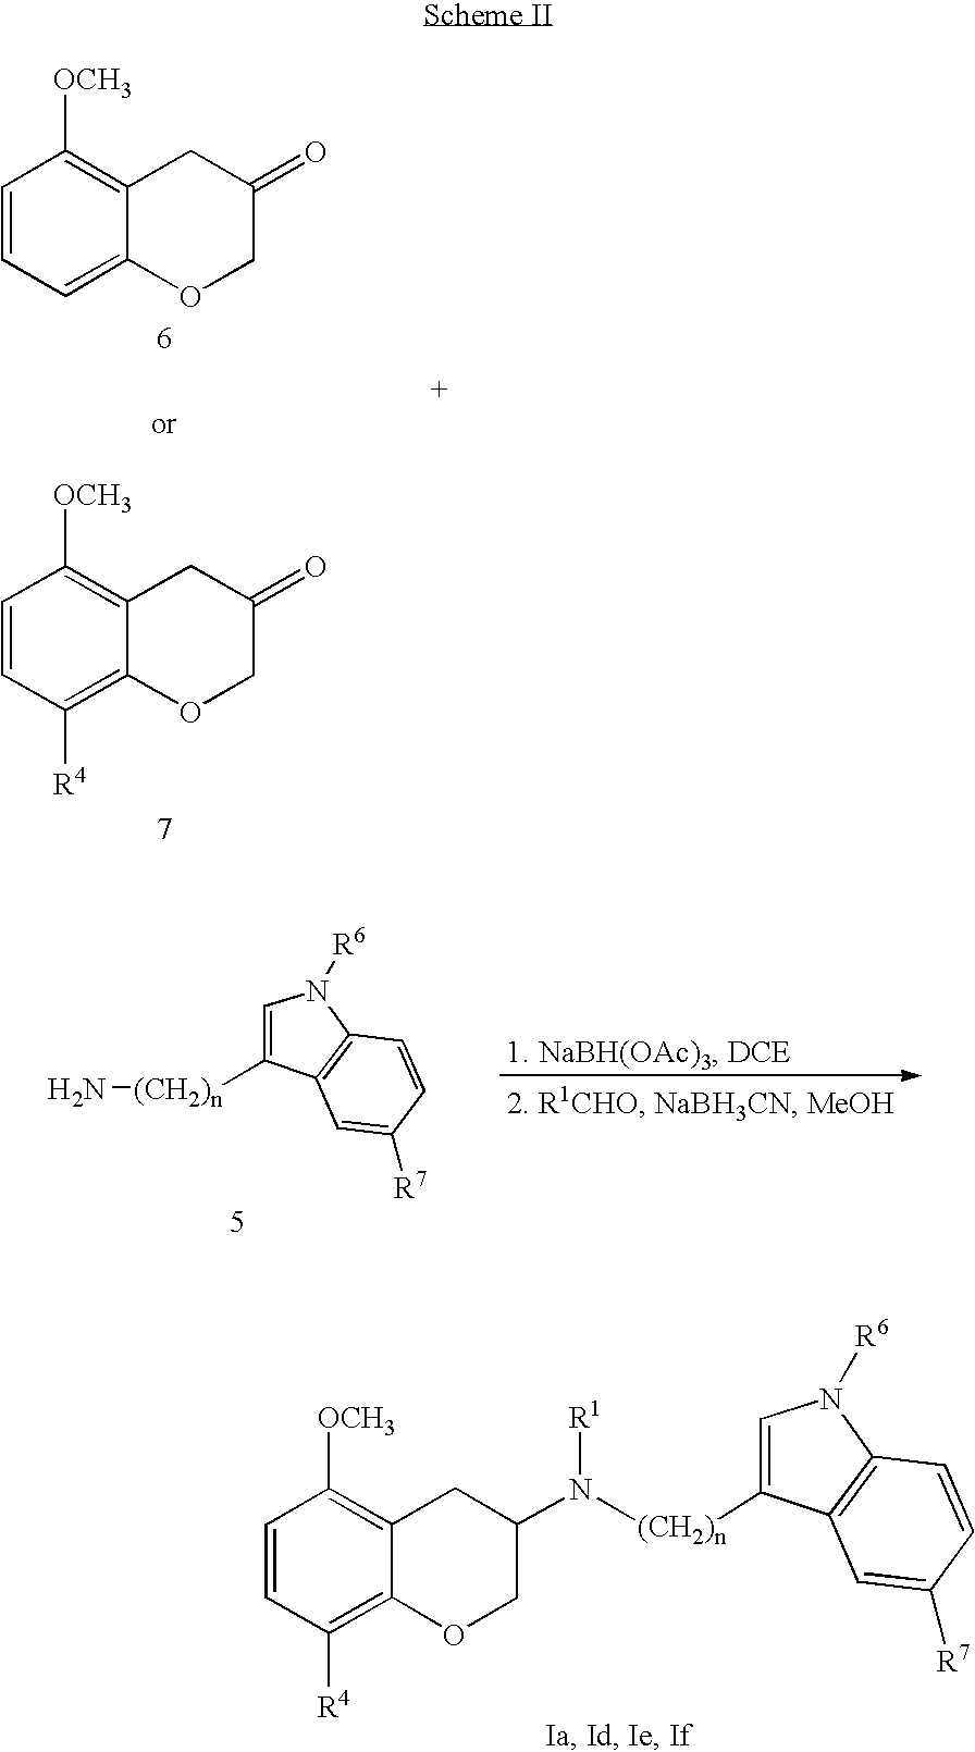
C1=C2C(=C([OCH3])C=C1)CC(=O)CO2.C1([R4])=C2C(=C([OCH3])C=C1)CC(=O)CO2.C1([(CH2)n]N)=CN([R6])C2=C1C=C([R7])C=C2.C1([R4])=C2C(=C([OCH3])C=C1)CC(N([(CH2)n]C1=CN([R6])C3=C1C=C([R7])C=C3)[R1])CO2
